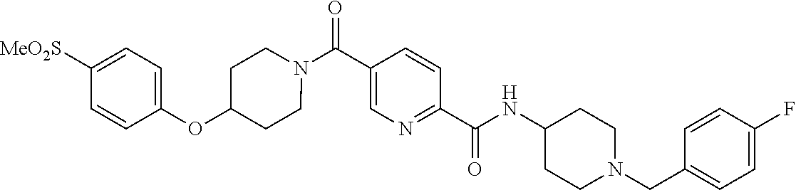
N(C(C1=NC=C(C(=O)N2CCC(OC3=CC=C([SO2Me])C=C3)CC2)C=C1)=O)C1CCN(CC2=CC=C(F)C=C2)CC1
